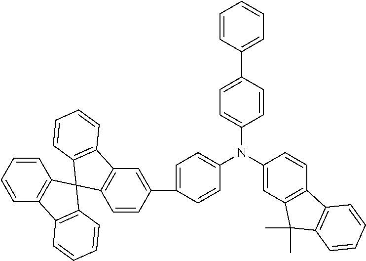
C1(C2=CC3=C(C=C2)C2(C4=C3C=CC=C4)C3=C(C4=C2C=CC=C4)C=CC=C3)=CC=C(N(C2=CC=C(C3=CC=CC=C3)C=C2)C2=CC3=C(C=C2)C2=C(C3(C)C)C=CC=C2)C=C1
